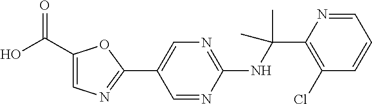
C1(NC(C2=C(Cl)C=CC=N2)(C)C)=NC=C(C2=NC=C(C(O)=O)O2)C=N1
